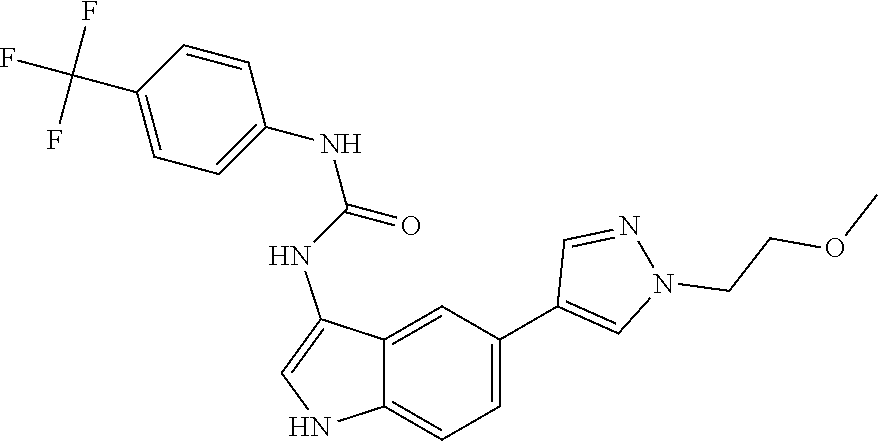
N(C1=CC=C(C(F)(F)F)C=C1)C(NC1=CNC2=CC=C(C3=CN(CCOC)N=C3)C=C12)=O
